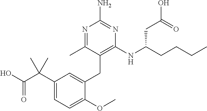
N(C(CCCC)CC(O)=O)C1=C(CC2=CC(C(C(O)=O)(C)C)=CC=C2OC)C(C)=NC(N)=N1
